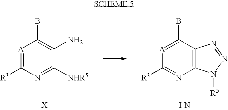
C1([NHR5])=NC([R3])=[A]C(B)=C1N.C12=C(C(B)=[A]C([R3])=N1)N=NN2[R5].[I-N]
